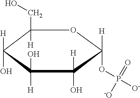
C1(CO)([H])C([H])(O)C([H])(O)C([H])(O)C([H])(OP([O-])(=O)[-O])O1
